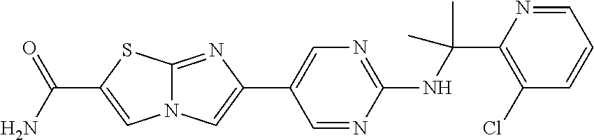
C1(NC(C2=C(Cl)C=CC=N2)(C)C)=NC=C(C2=CN3C(=N2)SC(C(N)=O)=C3)C=N1
